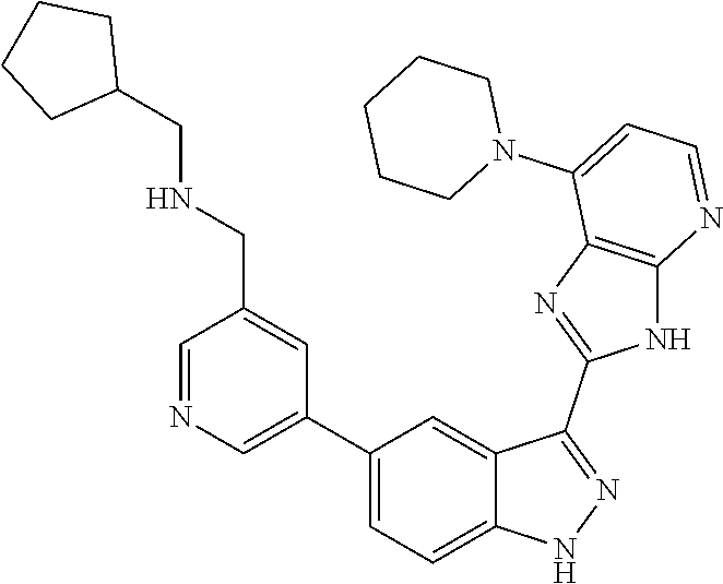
C1=NC=C(C2=CC=C3C(=C2)C(C2=NC4=C(N2)N=CC=C4N2CCCCC2)=NN3)C=C1CNCC1CCCC1
